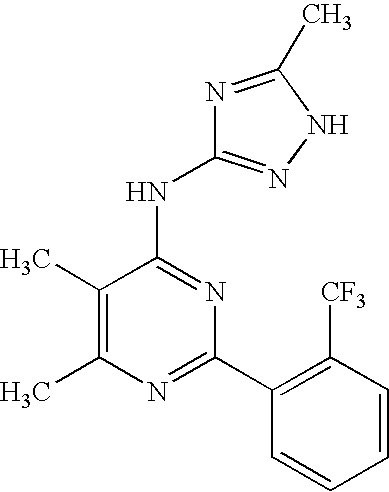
C1(C)=C(C)N=C(C2=C([CF3])C=CC=C2)N=C1NC1=NNC(C)=N1
